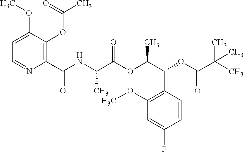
N(C(C(OC(C(C1=C(OC)C=C(F)C=C1)OC(C(C)(C)C)=O)C)=O)C)C(=O)C1=C(OC(C)=O)C(OC)=CC=N1
